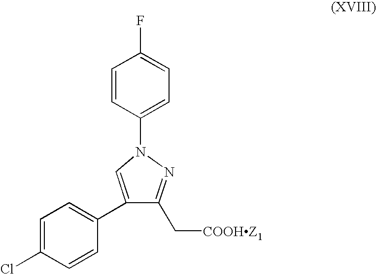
C1=CC(N2N=C(C[COOHZ1])C(C3=CC=C(Cl)C=C3)=C2)=CC=C1F
